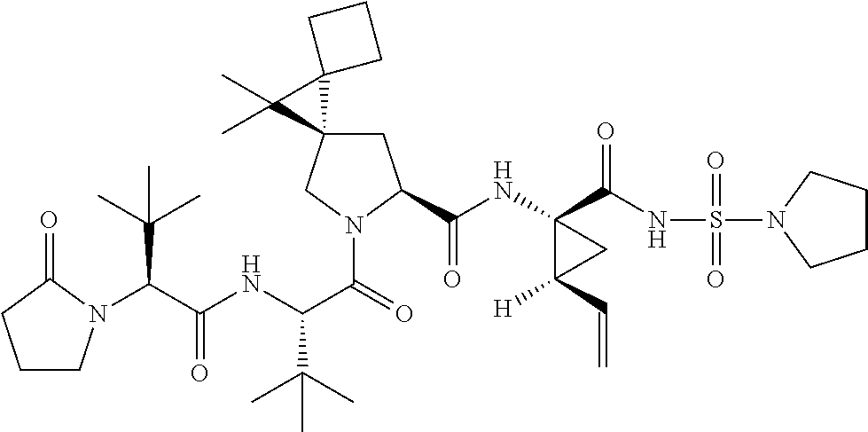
C(C(NC(C(=O)N1CC2(CC1C(NC1(C(NS(=O)(=O)N3CCCC3)=O)C([H])(C=C)C1)=O)C1(C2(C)C)CCC1)C(C)(C)C)=O)(C(C)(C)C)N1CCCC1=O
